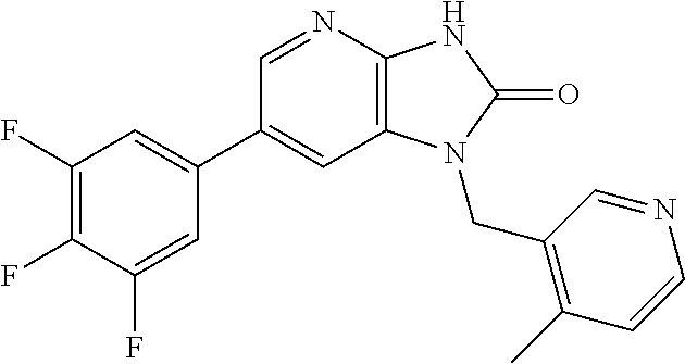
C1(C2=CC(F)=C(F)C(F)=C2)=CC2=C(N=C1)NC(=O)N2CC1=C(C)C=CN=C1
